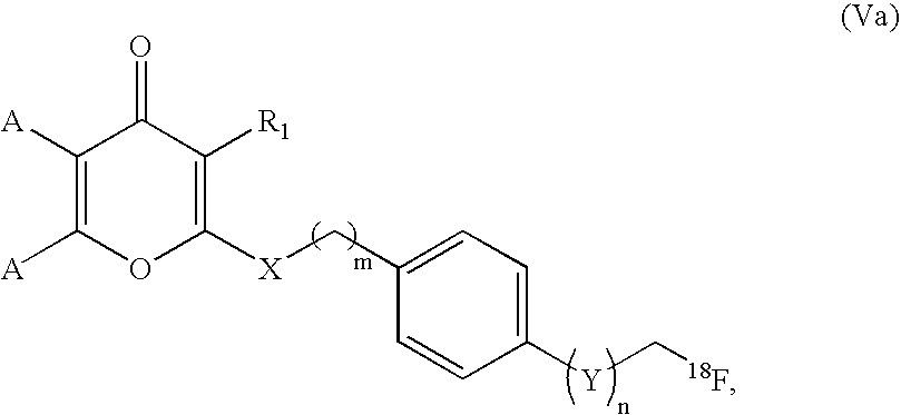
C1([A])=C([A])OC([X]CC2=CC=C([Y]C[18F])C=C2)=C([R1])C1=O
